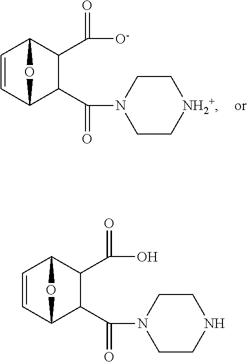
C1=CC2C(C(N3CCNCC3)=O)C(C(O)=O)C1O2.C1=CC2C(C(N3CC[NH2+]CC3)=O)C(C([O-])=O)C1O2
